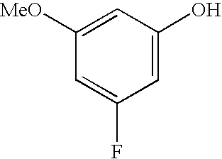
C1=C([MeO])C=C(F)C=C1O
